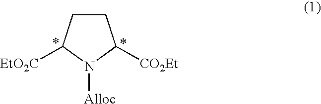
C1CC([EtO2C])N([Alloc])C1[CO2Et]
